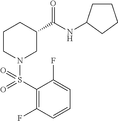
C1(S(N2CC(C(=O)NC3CCCC3)CCC2)(=O)=O)=C(F)C=CC=C1F
